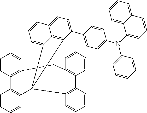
C1=C2C3=C(C(C4=CC=C(N(C5=CC=CC6=CC=CC=C56)C5=CC=CC=C5)C=C4)=C1)C1(C4=C(C5=C(C=CC=C5)CC5=C(C=CC=C5)C5=C1C=CC=C5)C=CC=C4)C3=CC=C2
